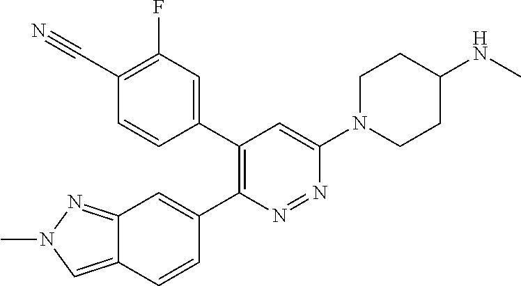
C12=CN(C)N=C1C=C(C1=C(C3=CC(F)=C(C#N)C=C3)C=C(N3CCC(NC)CC3)N=N1)C=C2
